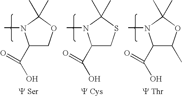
C1(C(O)=O)COC(C)(C)N1C.C1(C(O)=O)CSC(C)(C)N1C.C1(C(O)=O)C(C)OC(C)(C)N1C
